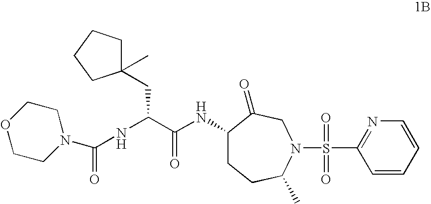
C1(NC(C(NC(N2CCOCC2)=O)CC2(C)CCCC2)=O)CCC(C)N(S(C2=NC=CC=C2)(=O)=O)CC1=O
